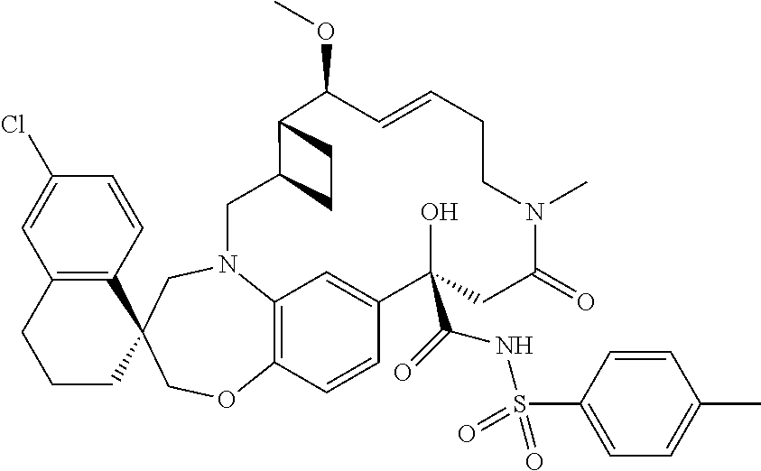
C12=C(C=CC(Cl)=C1)C1(CCC2)COC2=C3N(C1)CC1C(C(OC)C=CCCN(C)C(=O)CC(C(=O)NS(C4=CC=C(C)C=C4)(=O)=O)(O)C(=C3)C=C2)CC1
